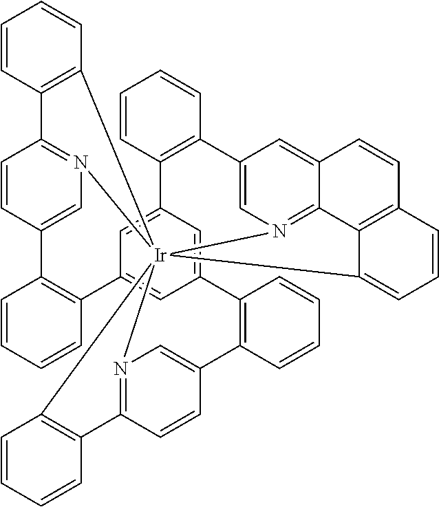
C1=CC2=C(C=C1)[Ir]1345N6=C2C=CC(=C6)C2=C(C=CC=C2)C2=CC(=CC(=C2)C2=C(C=CC=C2)C2=CN1=C1C(=C2)C=CC2=C1C3=CC=C2)C1=C(C=CC=C1)C1=CN4=C(C=C1)C1=C5C=CC=C1
